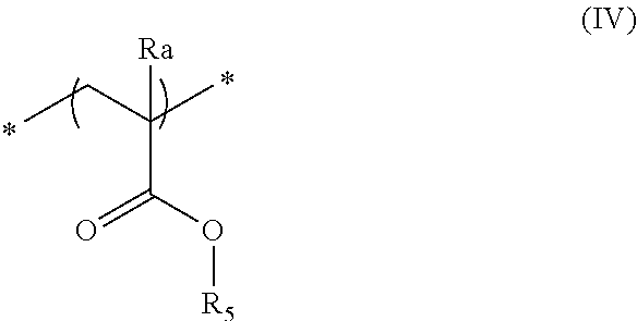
CCC(C)([Ra])C(=O)O[R5]
